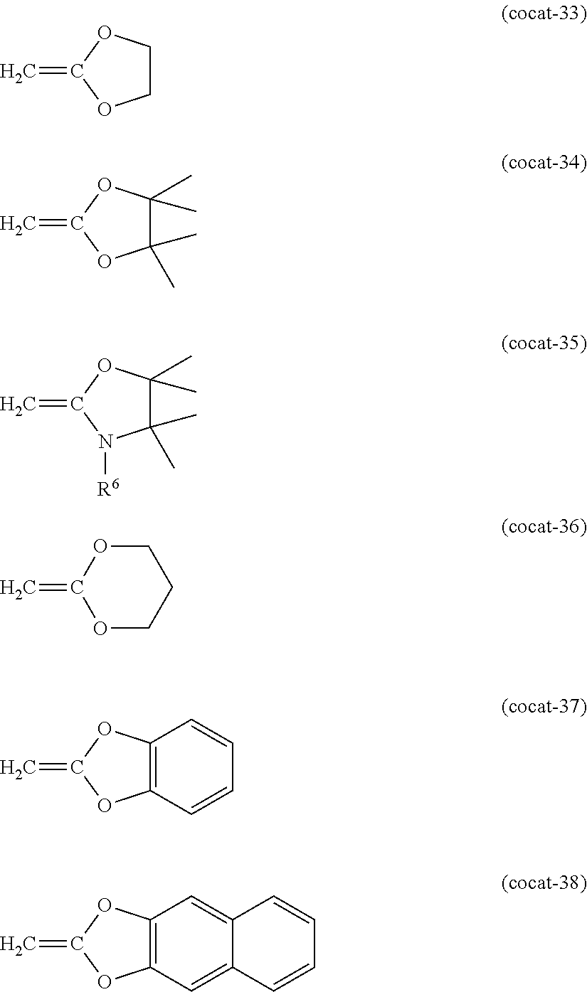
C1COC(=C)O1.C1(C)(C)C(C)(C)OC(=C)O1.C1(C)(C)C(C)(C)OC(=C)N1[R6].O1CCCOC1=C.C12=C(C=CC=C1)OC(=C)O2.C12=C(C=C3C(=C1)C=CC=C3)OC(=C)O2
